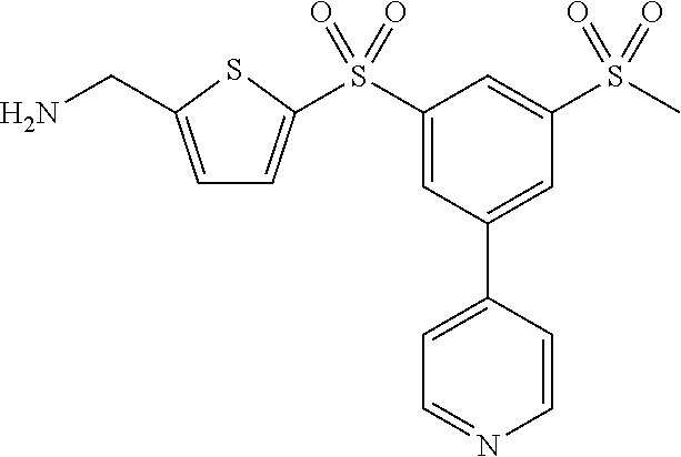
C1=C(CN)SC(S(C2=CC(C3=CC=NC=C3)=CC(S(C)(=O)=O)=C2)(=O)=O)=C1
